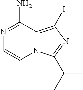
C12=C(I)N=C(C(C)C)N1C=CN=C2N
